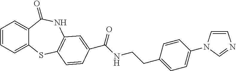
C1=CC=C2C(=C1)C(=O)NC1=C(S2)C=CC(C(NCCC2=CC=C(N3C=CN=C3)C=C2)=O)=C1
